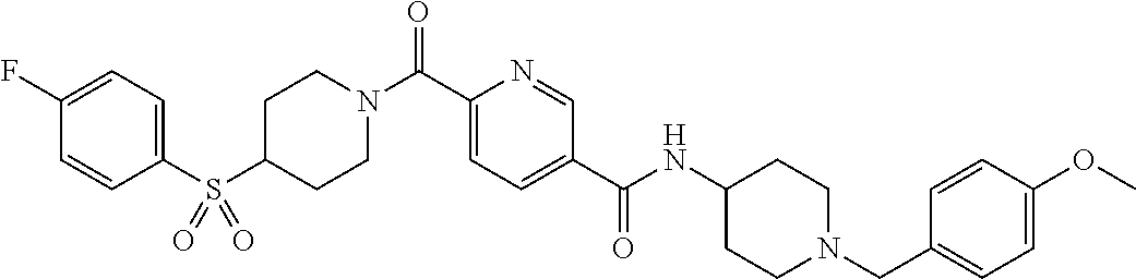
C1CN(C(C2=CC=C(C(=O)NC3CCN(CC4=CC=C(OC)C=C4)CC3)C=N2)=O)CCC1S(C1=CC=C(F)C=C1)(=O)=O
